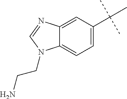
C12=CC(C(C)(C)C)=CC=C1N(CCN)C=N2
